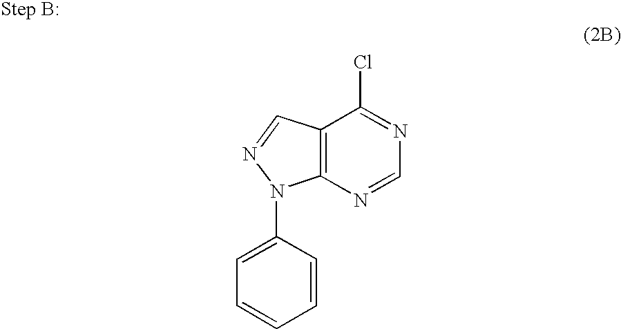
C12=C(N=CN=C1Cl)N(C1=CC=CC=C1)N=C2
